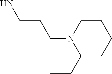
C1CN(CCCN)C(CC)CC1
